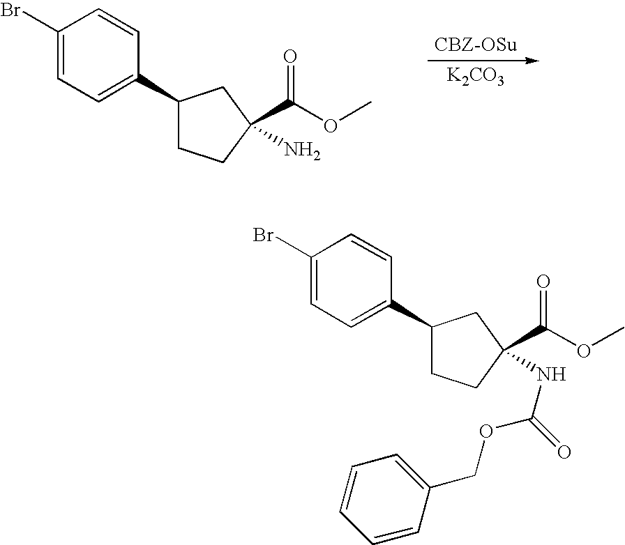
C1(Br)=CC=C(C2CCC(C(OC)=O)(N)C2)C=C1.[K2CO3].C1(Br)=CC=C(C2CCC(C(OC)=O)(NC(=O)OCC3=CC=CC=C3)C2)C=C1
